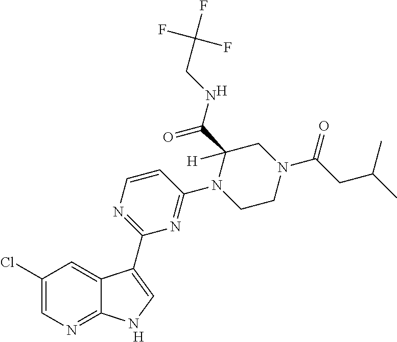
[H].C1=CN=C(C2=CNC3=NC=C(Cl)C=C32)N=C1N1CCN(C(CC(C)C)=O)CC1(C(NCC(F)(F)F)=O)[H].[H]
